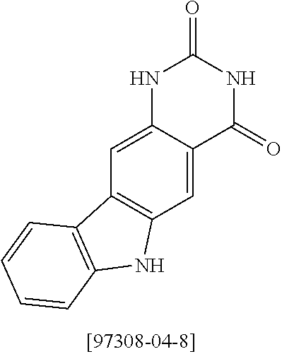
N1C2=CC3=C(C=C2C(=O)NC1=O)NC1=C3C=CC=C1
